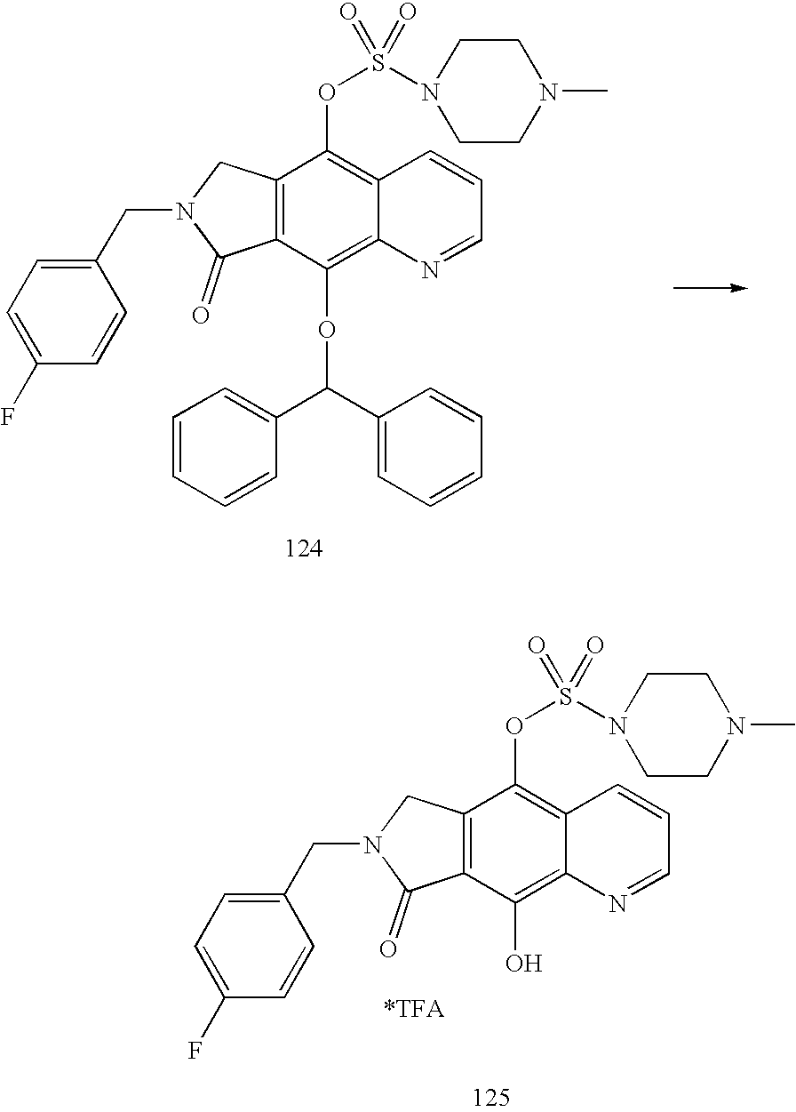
C12=C(C(O)=C3C(=C1OS(N1CCN(C)CC1)(=O)=O)C=CC=N3)C(=O)N(CC1=CC=C(F)C=C1)C2.[*TFA].C12=C(C(OC(C3=CC=CC=C3)C3=CC=CC=C3)=C3C(=C1OS(N1CCN(C)CC1)(=O)=O)C=CC=N3)C(=O)N(CC1=CC=C(F)C=C1)C2
